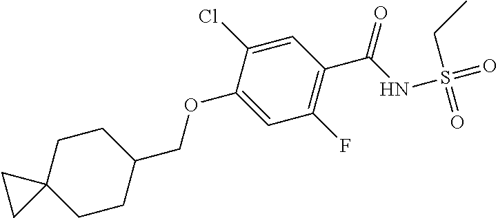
C1CC(COC2=CC(F)=C(C(NS(=O)(CC)=O)=O)C=C2Cl)CCC12CC2
